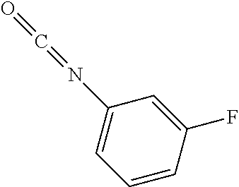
O=C=NC1=CC=CC(F)=C1
